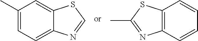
C12=CC(C)=CC=C1N=CS2.C12=C(C=CC=C1)N=C(C)S2
